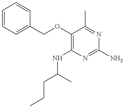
C1=CC=C(COC2=C(NC(CCC)C)N=C(N)N=C2C)C=C1
